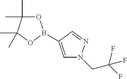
O1C(C)(C)C(C)(C)OB1C1=CN(CC(F)(F)F)N=C1
